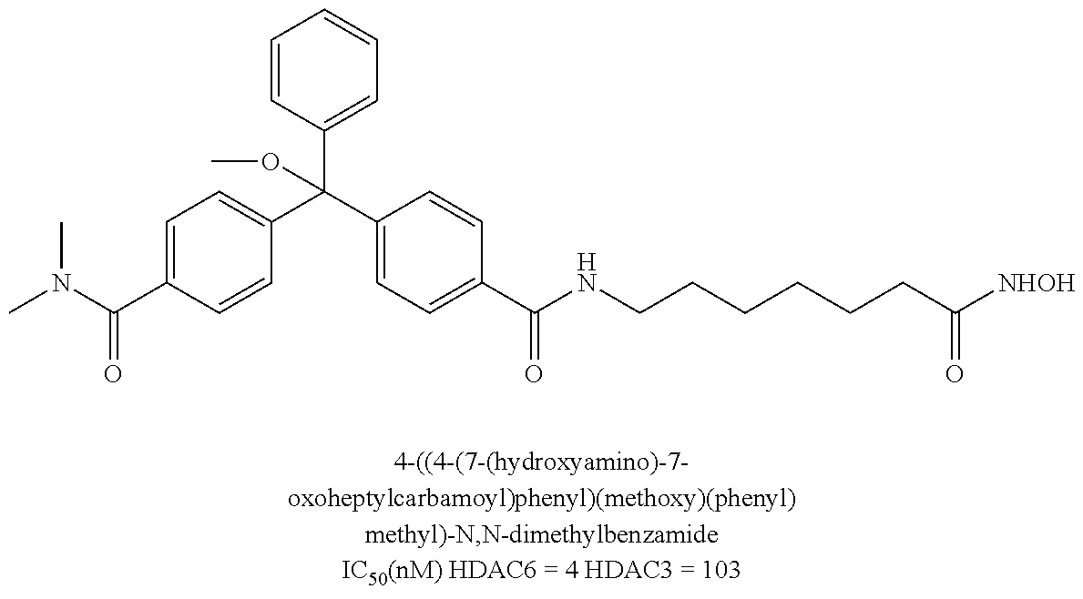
C1=C(C(N(C)C)=O)C=CC(C(C2=CC=C(C(NCCCCCCC([NHOH])=O)=O)C=C2)(C2=CC=CC=C2)OC)=C1
